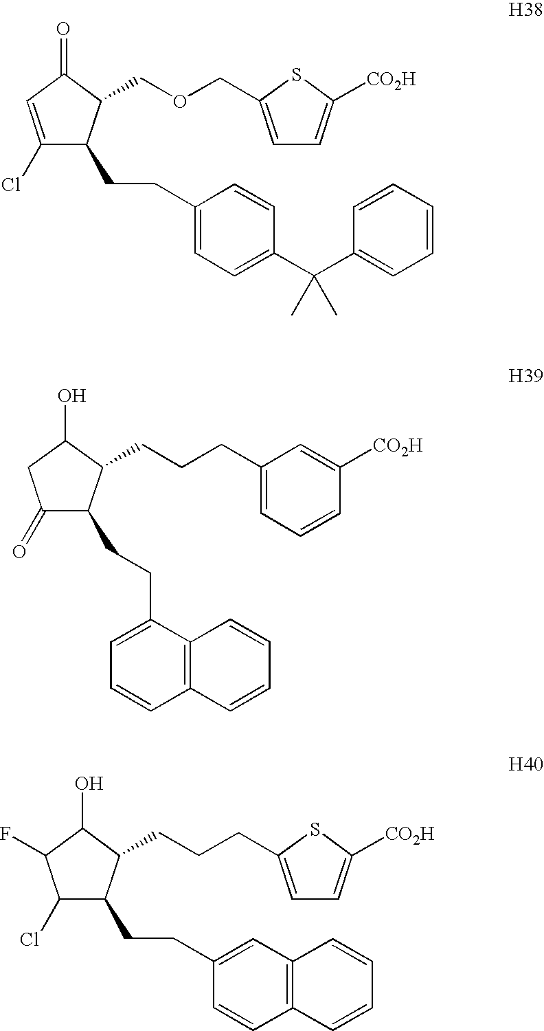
C1(Cl)=CC(=O)C(COCC2=CC=C([CO2H])S2)C1CCC1=CC=C(C(C)(C)C2=CC=CC=C2)C=C1.C1(Cl)C(CCC2=CC3=C(C=C2)C=CC=C3)C(CCCC2=CC=C([CO2H])S2)C(O)C1F.C1(=O)C(CCC2=CC=CC3=C2C=CC=C3)C(CCCC2=CC=CC([CO2H])=C2)C(O)C1
